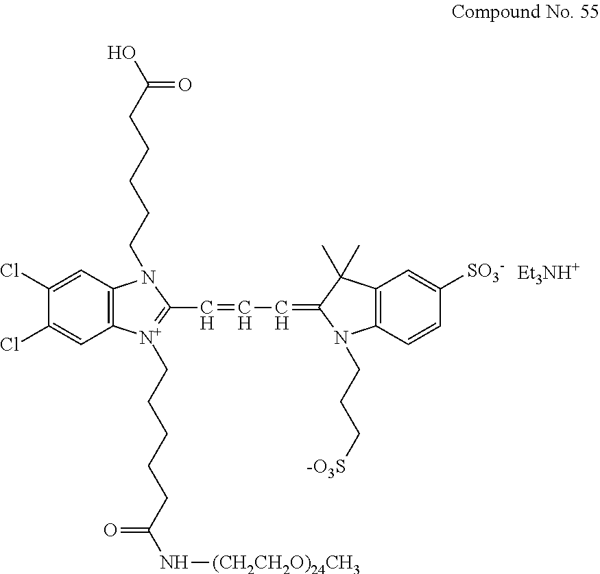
[Et3NH+].C1(Cl)=CC2=C(C=C1Cl)[N+](CCCCCC(=O)N[(CH2CH2O)24CH3])=C(C=CC=C1N(CCC[-O3S])C3=C(C=C([SO3-])C=C3)C1(C)C)N2CCCCCC(O)=O
